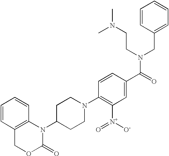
C1=CC2=C(C=C1)N(C1CCN(C3=C([N+](=O)[O-])C=C(C(=O)N(CCN(C)C)CC4=CC=CC=C4)C=C3)CC1)C(=O)OC2
